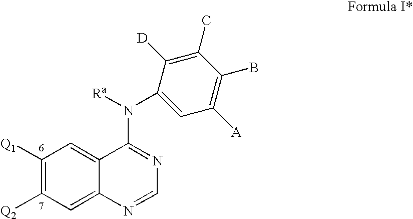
C1([Q1])=C([Q2])C=C2C(=C1)C(N([Ra])C1=CC([A])=C(B)C(C)=C1[D])=NC=N2
